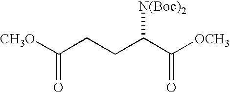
C(CCC(C([OCH3])=O)[N(Boc)2])([CH3O])=O
